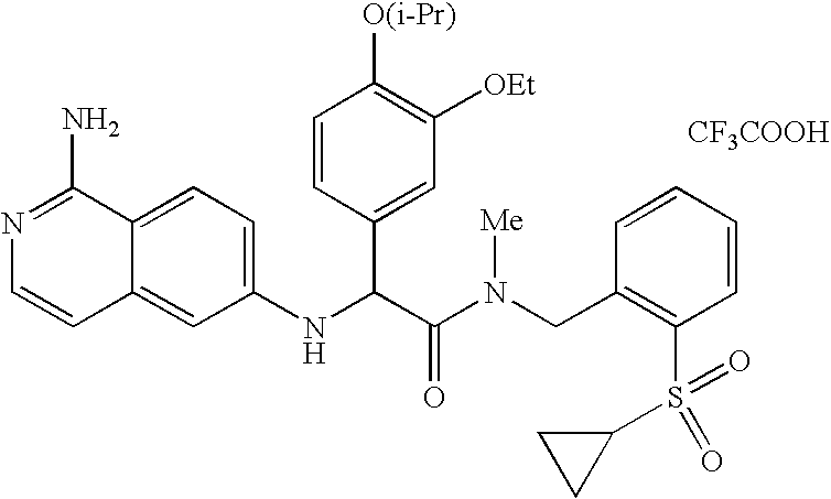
C1(NC(C(N(CC2=C(S(=O)(C3CC3)=O)C=CC=C2)[Me])=O)C2=CC([OEt])=C([O(i-Pr)])C=C2)=CC=C2C(=C1)C=CN=C2N.[CF3COOH]
